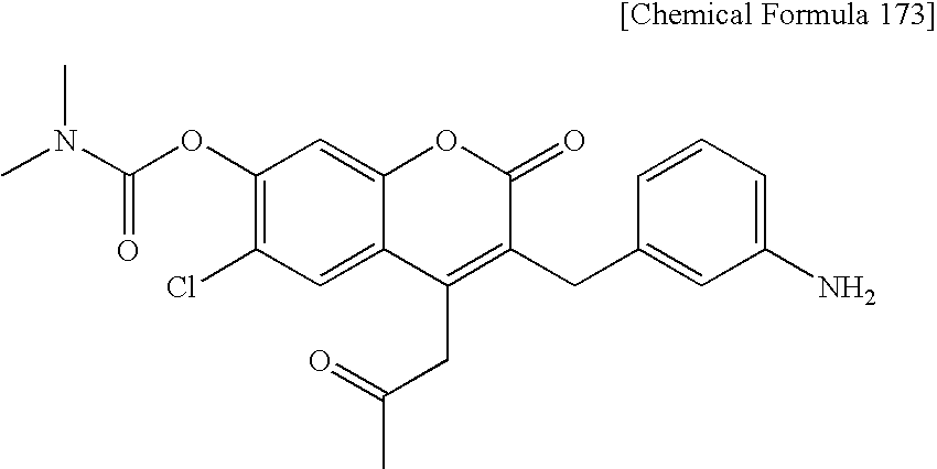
C1(OC(N(C)C)=O)=C(Cl)C=C2C(=C1)OC(=O)C(CC1=CC(N)=CC=C1)=C2CC(=O)C
